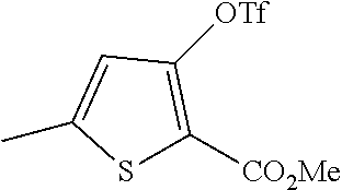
C1=C(C)SC([CO2Me])=C1[OTf]
